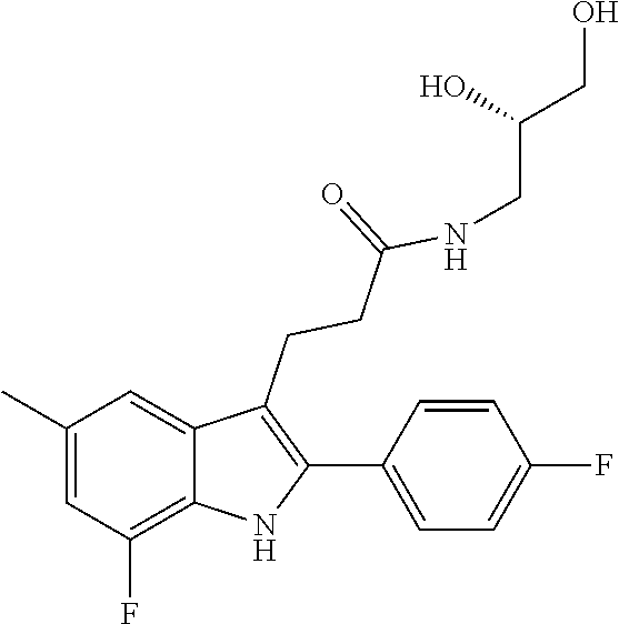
N(C(CCC1=C(C2=CC=C(F)C=C2)NC2=C(F)C=C(C)C=C12)=O)CC(CO)O
